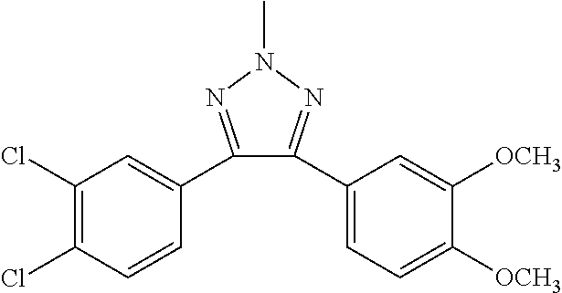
C1(Cl)=C(Cl)C=CC(C2=NN(C)N=C2C2=CC=C([OCH3])C([OCH3])=C2)=C1
